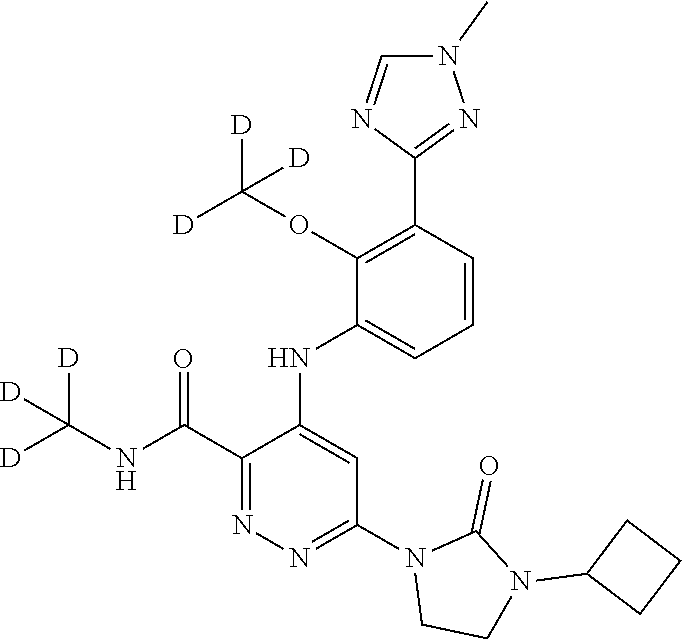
C1=CC(C2=NN(C)C=N2)=C(OC([D])([D])[D])C(NC2=CC(N3CCN(C4CCC4)C3=O)=NN=C2C(NC([D])([D])[D])=O)=C1
